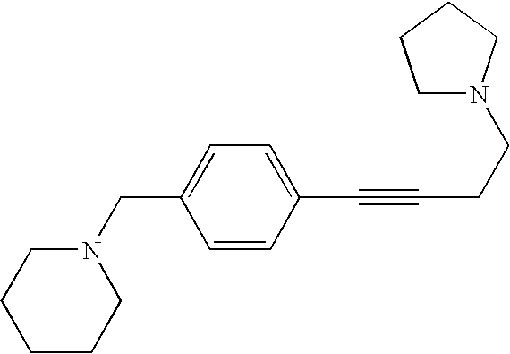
C1N(CCC#CC2=CC=C(CN3CCCCC3)C=C2)CCC1
